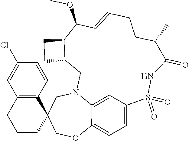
C1CC2(C3=C(C1)C=C(Cl)C=C3)COC1=CC=C3C=C1N(C2)CC1C(CC1)C(OC)C=CCCC(C)C(=O)NS3(=O)=O
